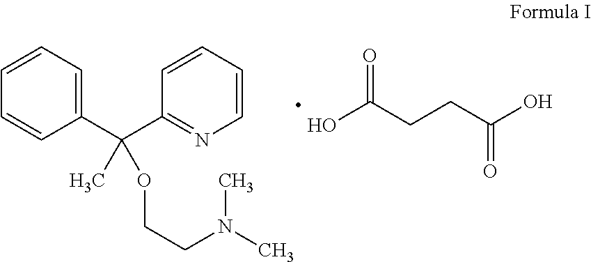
C1=CC=C(C(C2=NC=CC=C2)(C)OCCN(C)C)C=C1.OC(CCC(O)=O)=O
